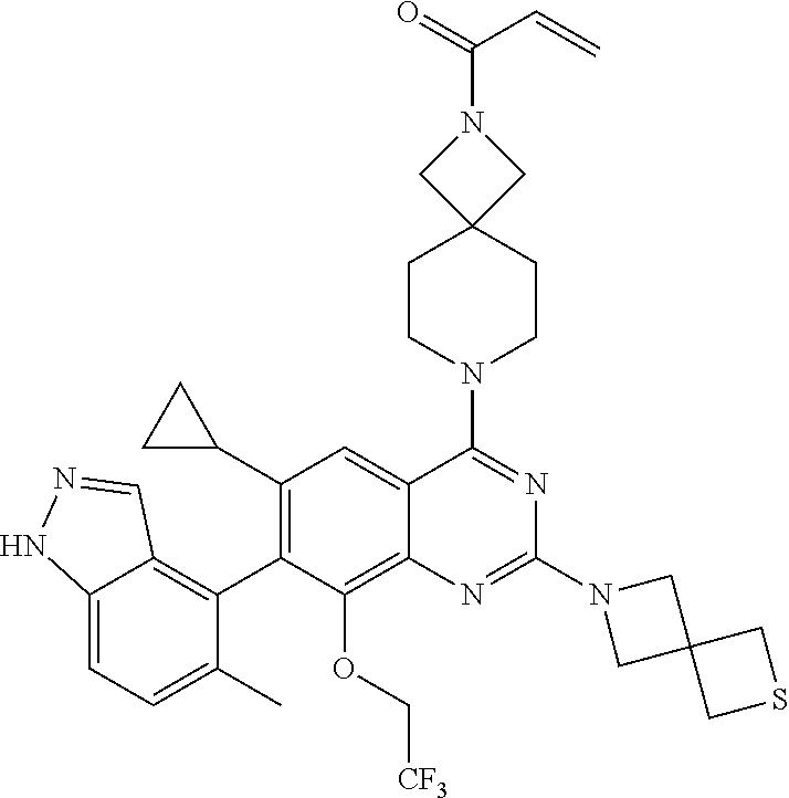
C12=CC=C(C)C(C3=C(C4CC4)C=C4C(=C3OC[CF3])N=C(N3CC5(C3)CSC5)N=C4N3CCC4(CC3)CN(C(C=C)=O)C4)=C1C=NN2
